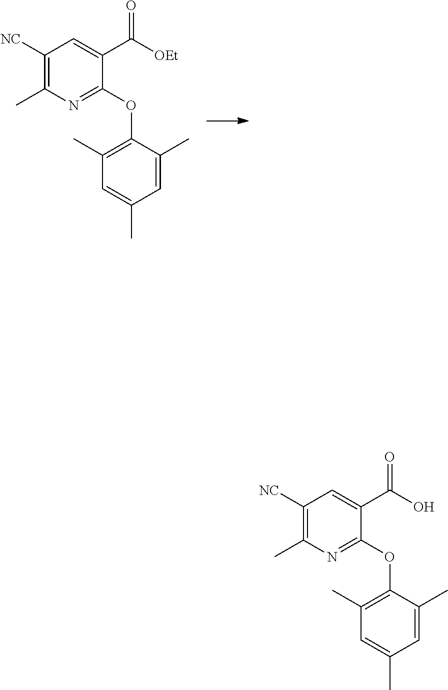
N1=C(OC2=C(C)C=C(C)C=C2C)C(C(=O)[OEt])=CC([NC])=C1C.N1=C(OC2=C(C)C=C(C)C=C2C)C(C(=O)O)=CC([NC])=C1C
